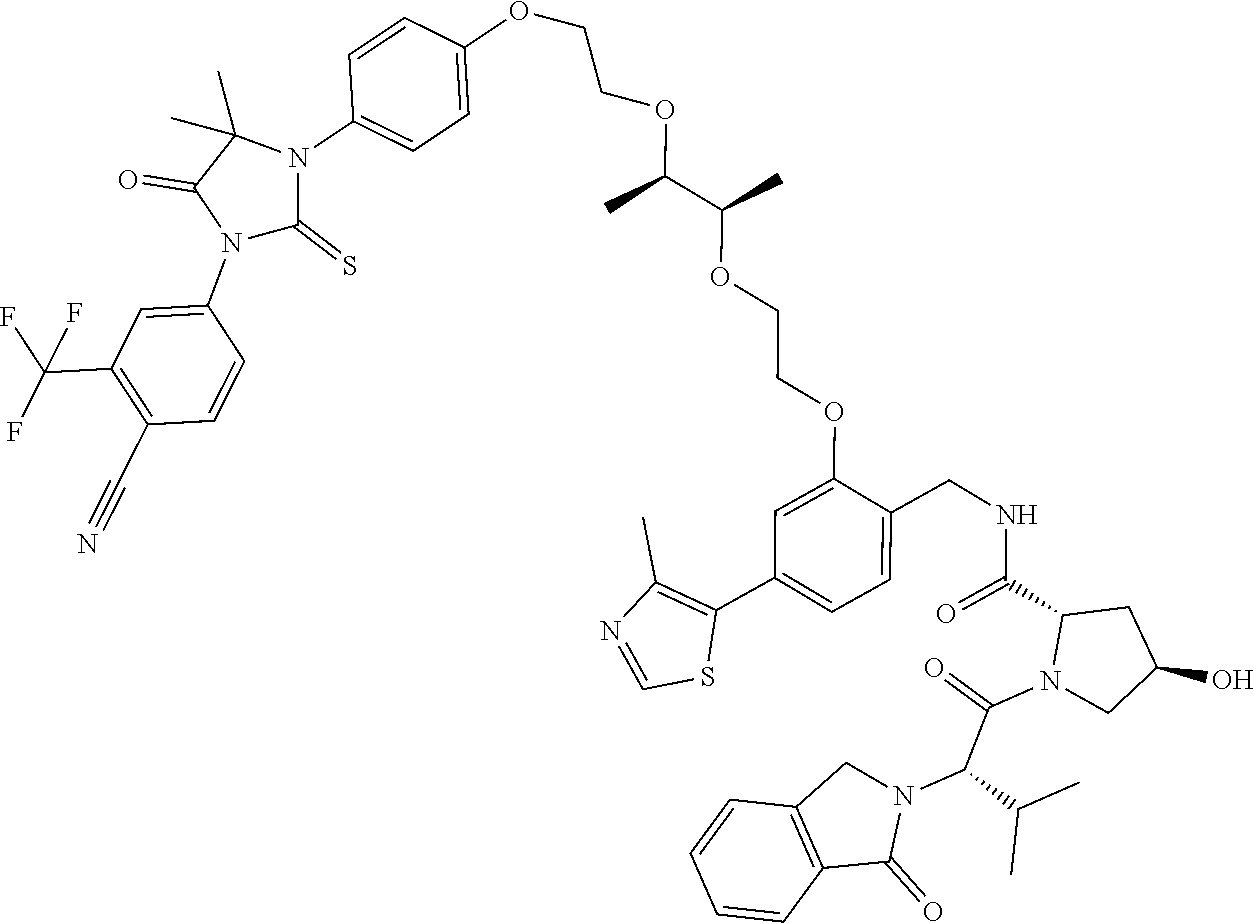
C1=CC2=C(C=C1)C(=O)N(C(C(C)C)C(N1CC(O)CC1C(NCC1=CC=C(C3=C(C)N=CS3)C=C1OCCOC(C(OCCOC1=CC=C(N3C(C)(C)C(=O)N(C4=CC(C(F)(F)F)=C(C#N)C=C4)C3=S)C=C1)C)C)=O)=O)C2
